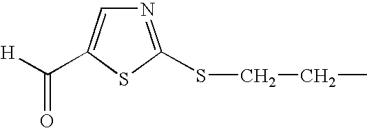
N1=C(SCCC)SC(C([H])=O)=C1
